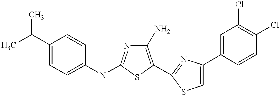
C1(N)=C(C2=NC(C3=CC(Cl)=C(Cl)C=C3)=CS2)SC(NC2=CC=C(C(C)C)C=C2)=N1
